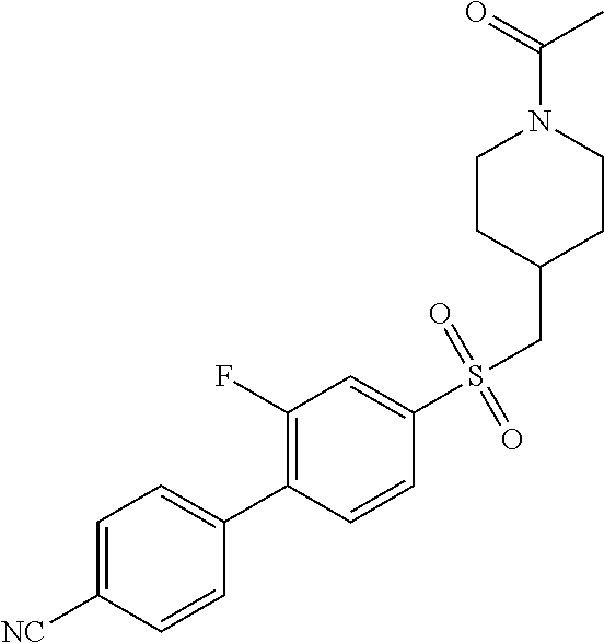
C1=C([NC])C=CC(C2=C(F)C=C(S(CC3CCN(C(=O)C)CC3)(=O)=O)C=C2)=C1
